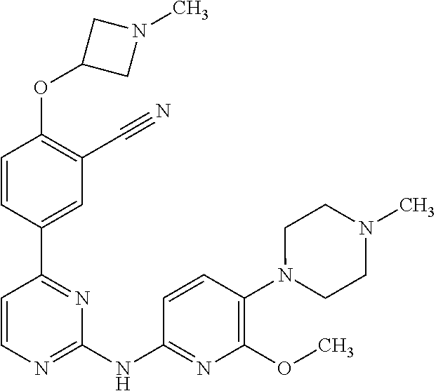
C1=CC(C2=NC(NC3=NC(OC)=C(N4CCN(C)CC4)C=C3)=NC=C2)=CC(C#N)=C1OC1CN(C)C1
